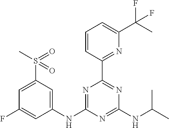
C1(NC2=NC(C3=NC(C(F)(C)F)=CC=C3)=NC(NC(C)C)=N2)=CC(S(C)(=O)=O)=CC(F)=C1
